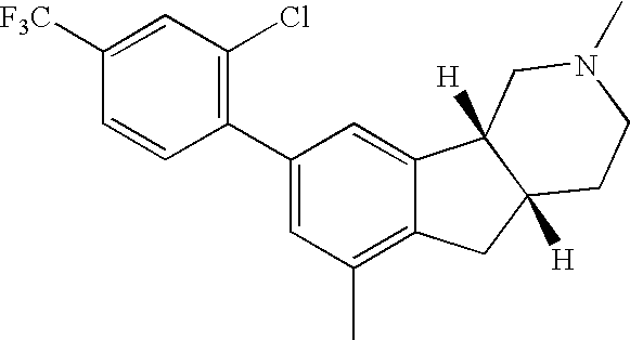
C1=C([F3C])C=CC(C2=CC(C)=C3C(=C2)C2([H])C([H])(C3)CCN(C)C2)=C1Cl
